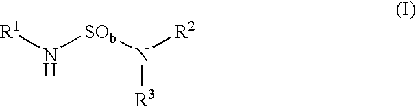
[R1]N[SOb]N([R2])[R3]
